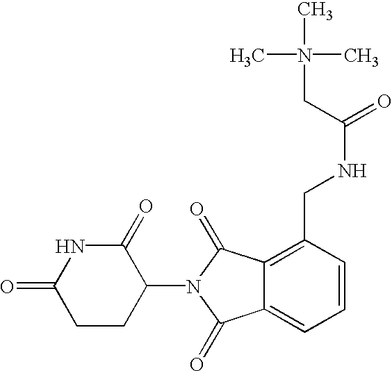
N1C(=O)CCC(N2C(=O)C3=C(CNC(CN(C)(C)C)=O)C=CC=C3C2=O)C1=O
